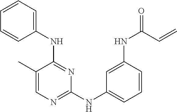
C1(NC2=NC(NC3=CC=CC(NC(=O)C=C)=C3)=NC=C2C)=CC=CC=C1
